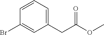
C1=CC(Br)=CC(CC(=O)OC)=C1
